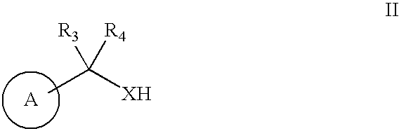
[XH]C([R4])([R3])C
